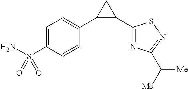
C1=C(S(N)(=O)=O)C=CC(C2C(C3=NC(C([Me])[Me])=NS3)C2)=C1
